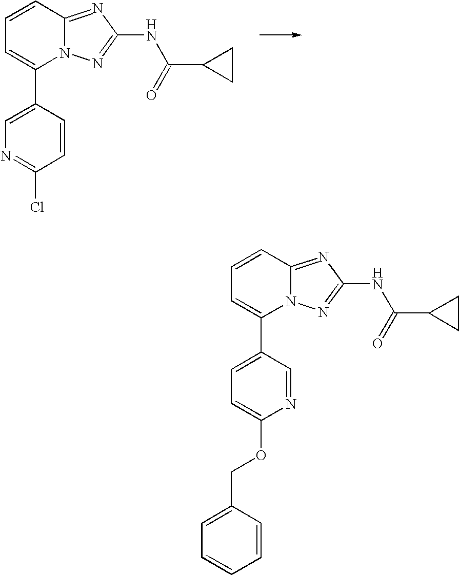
C1=CC2=NC(NC(C3CC3)=O)=NN2C(C2=CC=C(OCC3=CC=CC=C3)N=C2)=C1.C1=CC2=NC(NC(C3CC3)=O)=NN2C(C2=CN=C(Cl)C=C2)=C1
